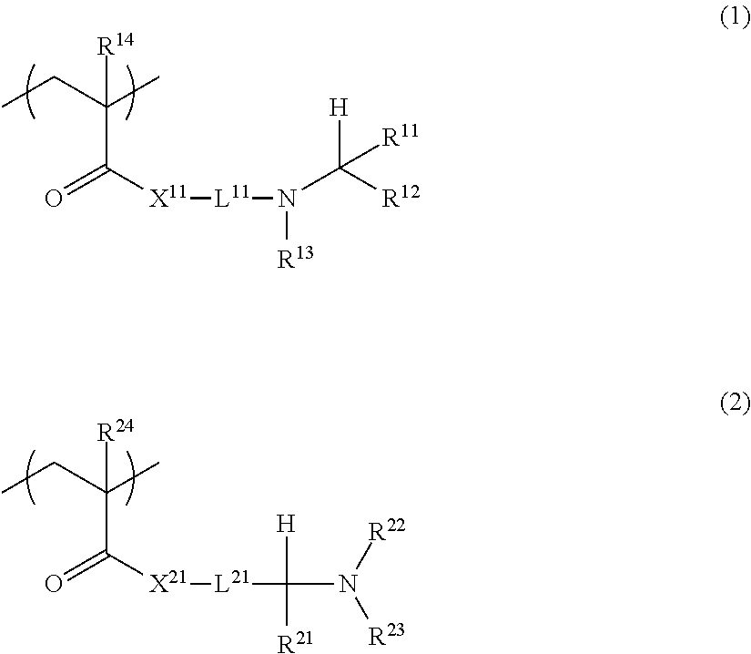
C(C([X11][L11]N([R13])C([R12])([H])[R11])=O)(CC)(C)[R14].C(C([X21][L21]C([R21])([H])N([R22])[R23])=O)(CC)(C)[R24]
